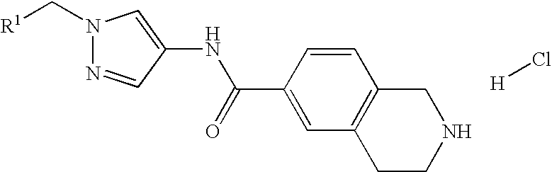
N1(C[R1])N=CC(NC(C2=CC3=C(C=C2)CNCC3)=O)=C1.[H]Cl
